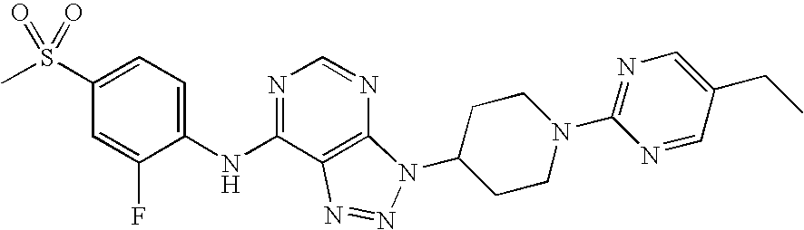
C1(S(C)(=O)=O)=CC=C(NC2=NC=NC3=C2N=NN3C2CCN(C3=NC=C(CC)C=N3)CC2)C(F)=C1
